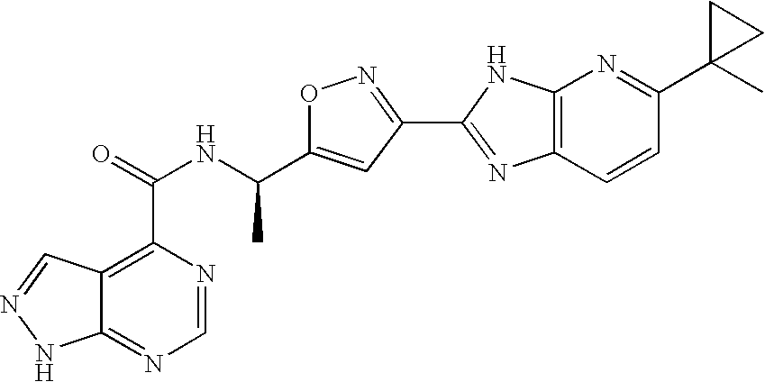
C12=NC=NC(C(NC(C3=CC(C4=NC5=C(N4)N=C(C4(C)CC4)C=C5)=NO3)C)=O)=C1C=NN2
